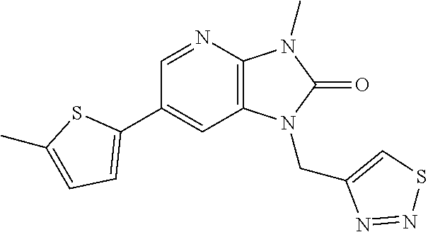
C1(C2=CC=C(C)S2)=CC2=C(N=C1)N(C)C(=O)N2CC1=CSN=N1
